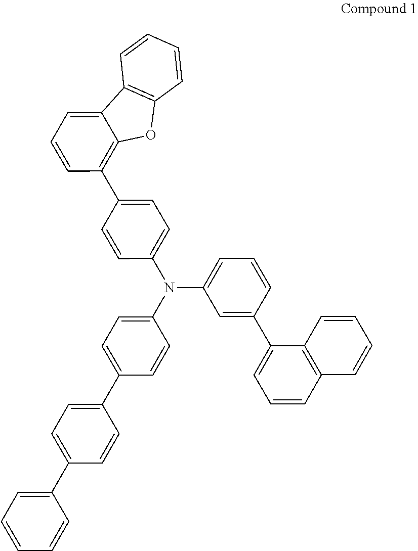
C1=C(C2=CC=C(C3=CC=CC=C3)C=C2)C=CC(N(C2=CC=CC(C3=CC=CC4=C3C=CC=C4)=C2)C2=CC=C(C3=C4C(=CC=C3)C3=C(C=CC=C3)O4)C=C2)=C1
